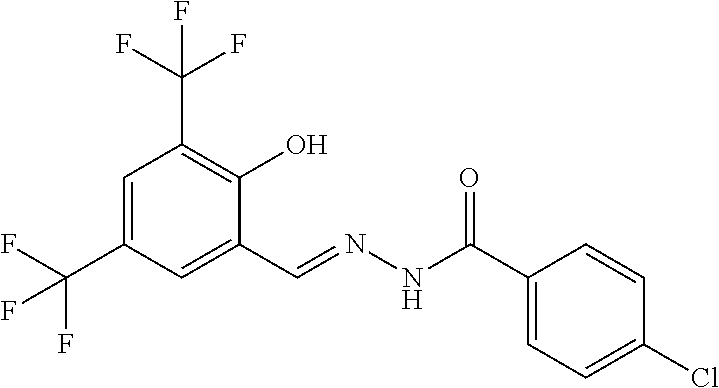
C1=C(C(F)(F)F)C=C(C=NNC(C2=CC=C(Cl)C=C2)=O)C(O)=C1C(F)(F)F
